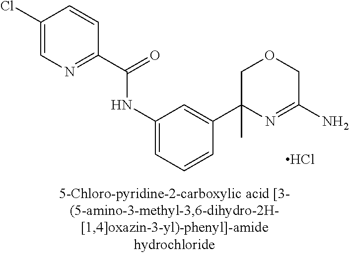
C1(C(=O)NC2=CC=CC(C3(C)N=C(N)COC3)=C2)=NC=C(Cl)C=C1.Cl
